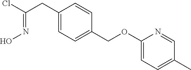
C1(CC(Cl)=NO)=CC=C(COC2=CC=C(C)C=N2)C=C1
